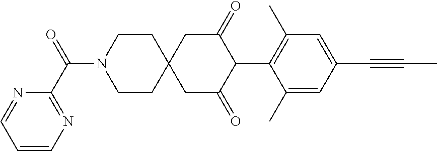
C1CN(C(=O)C2=NC=CC=N2)CCC12CC(=O)C(C1=C(C)C=C(C#CC)C=C1C)C(=O)C2
